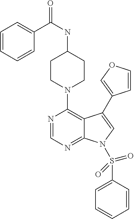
N1=CN=C2C(=C1N1CCC(NC(C3=CC=CC=C3)=O)CC1)C(C1=COC=C1)=CN2S(C1=CC=CC=C1)(=O)=O
